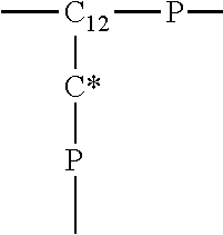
C[C12]([C*]PC)PC
